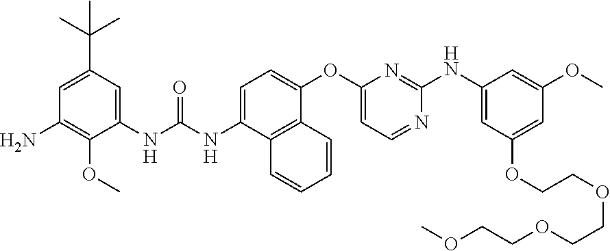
C1(NC(NC2=CC=C(OC3=CC=NC(NC4=CC(OCCOCCOCCOC)=CC(OC)=C4)=N3)C3=C2C=CC=C3)=O)=CC(C(C)(C)C)=CC(N)=C1OC
